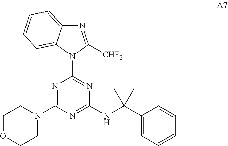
N1=C([CHF2])N(C2=NC(NC(C3=CC=CC=C3)(C)C)=NC(N3CCOCC3)=N2)C2=CC=CC=C12
